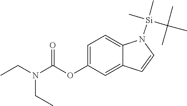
C12=CC=C(OC(=O)N(CC)CC)C=C1C=CN2[Si](C)(C(C)(C)C)C
